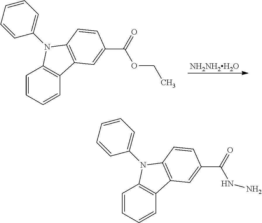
C1=CC=CC2=C1N(C1=CC=CC=C1)C1=C2C=C(C(=O)OCC)C=C1.[NH2NH2H2O].C1=CC=CC2=C1N(C1=CC=CC=C1)C1=C2C=C(C(=O)NN)C=C1
